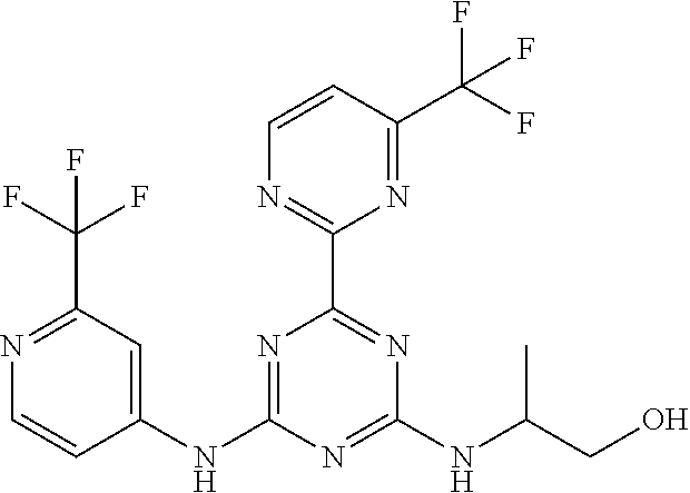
N1=C(C(F)(F)F)C=C(NC2=NC(C3=NC=CC(C(F)(F)F)=N3)=NC(NC(CO)C)=N2)C=C1
